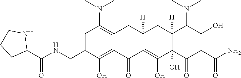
C1=C(CNC(C2NCCC2)=O)C(O)=C2C(=C1N(C)C)CC1([H])C(=C(O)C3(O)C([H])(C1)C(N(C)C)C(O)=C(C(N)=O)C3=O)C2=O
